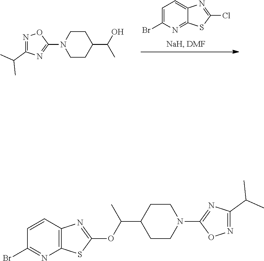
C1CN(C2=NC(C(C)C)=NO2)CCC1C(C)O.C1=C(Br)N=C2C(=C1)N=C(Cl)S2.C1CN(C2=NC(C(C)C)=NO2)CCC1C(C)OC1=NC2=C(N=C(Br)C=C2)S1
